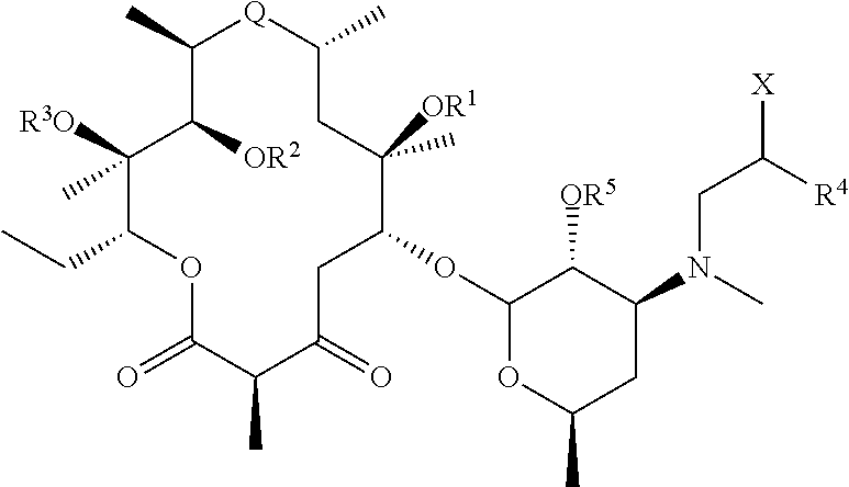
C1(C)[Q]C(C)CC([OR1])(C)C(OC2OC(C)CC(N(C)CC([X])[R4])C2[OR5])CC(=O)C(C)C(=O)OC(CC)C([R3O])(C)C1[OR2]
